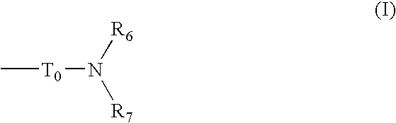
C[T0]N([R6])[R7]
